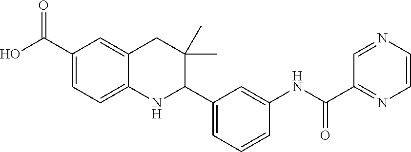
C1(C(O)=O)=CC=C2C(=C1)CC(C)(C)C(C1=CC=CC(NC(C3=NC=CN=C3)=O)=C1)N2
